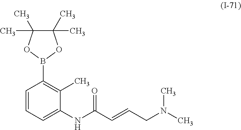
C1=CC=C(NC(=O)C=CCN(C)C)C(C)=C1B1OC(C)(C)C(C)(C)O1
